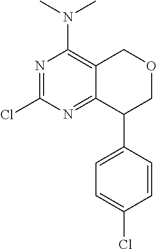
ClC1=NC(N(C)C)=C2C(=N1)C(C1=CC=C(Cl)C=C1)COC2
